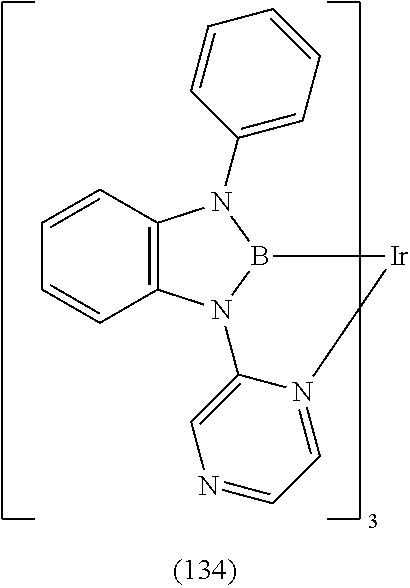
C12=C(N3B(N1C1=CC=CC=C1)[Ir]N1=CC=NC=C31)C=CC=C2
